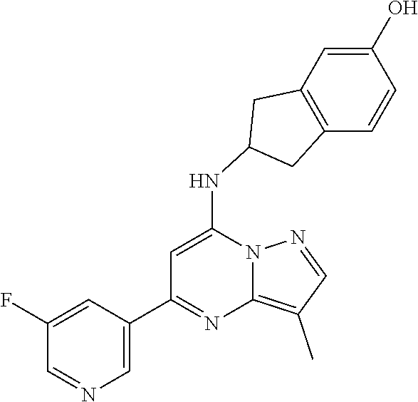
C1(C2=NC3=C(C)C=NN3C(NC3CC4=C(C=CC(O)=C4)C3)=C2)=CN=CC(F)=C1
